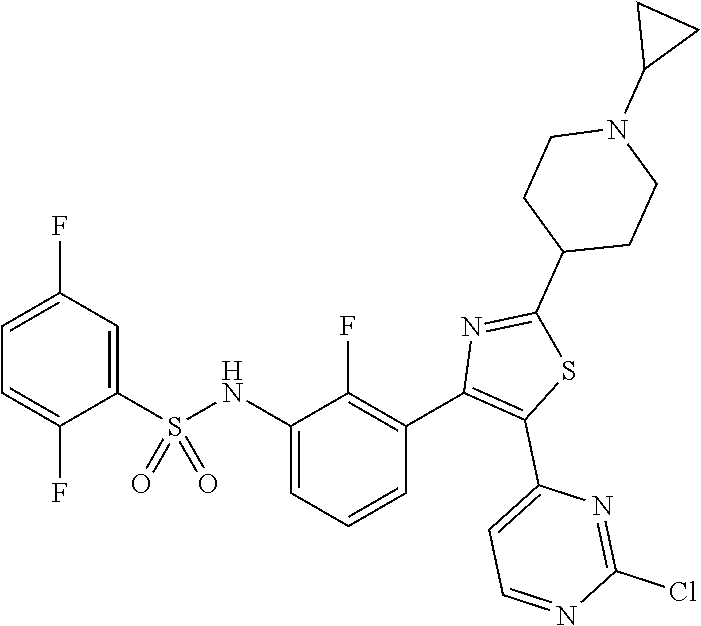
C1(NS(C2=CC(F)=CC=C2F)(=O)=O)=CC=CC(C2=C(C3=CC=NC(Cl)=N3)SC(C3CCN(C4CC4)CC3)=N2)=C1F
